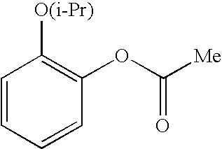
C1=CC=CC(OC([Me])=O)=C1[O(i-Pr)]
